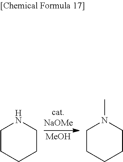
[MeOH].C1CCCCN1.C1CCCCN1C
